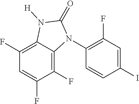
C12=C(F)C(F)=CC(F)=C1N([H])C(=O)N2C1=C(F)C=C(I)C=C1
